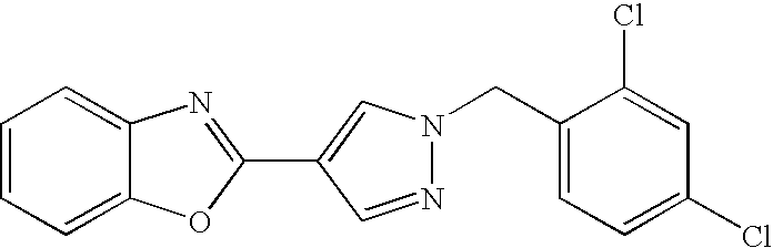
N1=CC(C2=NC3=CC=CC=C3O2)=CN1CC1=CC=C(Cl)C=C1Cl
